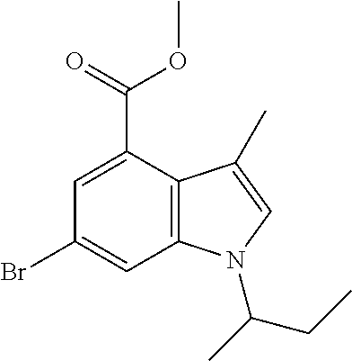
C1=C(C(=O)OC)C2=C(C=C1Br)N(C(C)CC)C=C2C
